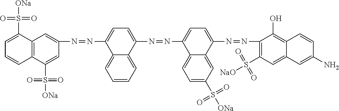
C12=C(C(S([ONa])(=O)=O)=CC(N=NC3=CC=C(N=NC4=CC=C(N=NC5=C(S([NaO])(=O)=O)C=C6C(=C5O)C=CC(N)=C6)C5=CC(S([ONa])(=O)=O)=CC=C54)C4=CC=CC=C43)=C1)C=CC=C2S([ONa])(=O)=O
